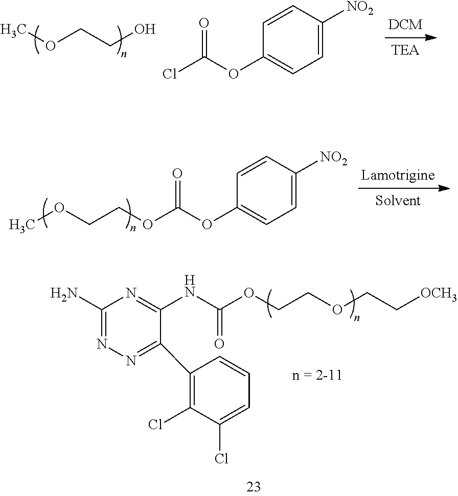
COCCO.C1=C([NO2])C=CC(OC(Cl)=O)=C1.C1=C([NO2])C=CC(OC(OCCOC)=O)=C1.C1(C2=C(Cl)C(Cl)=CC=C2)=NN=C(N)N=C1NC(OCCOCC[OCH3])=O
